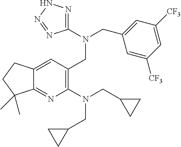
C1(N(CC2=CC([CF3])=CC([CF3])=C2)CC2=C(N(CC3CC3)CC3CC3)N=C3C(=C2)CCC3(C)C)=NNN=N1
